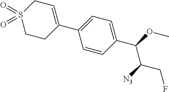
C1(C2=CC=C(C(OC)C([N3])CF)C=C2)=CCS(=O)(=O)CC1
